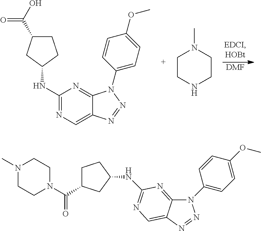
[DMF].C1(NC2CCC(C(O)=O)C2)=NC=C2C(=N1)N(C1=CC=C(OC)C=C1)N=N2.C1CNCCN1C.C12=NC(NC3CCC(C(=O)N4CCN(C)CC4)C3)=NC=C1N=NN2C1=CC=C(OC)C=C1
